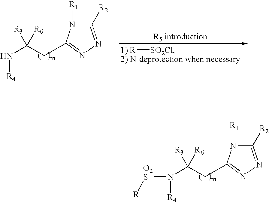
N([R4])(C(CC1=NN=C([R2])N1[R1])([R6])[R3])[O2S][R].N([R4])C(CC1=NN=C([R2])N1[R1])([R6])[R3].[R][SO2Cl]
